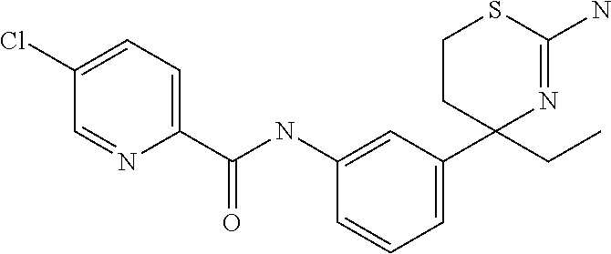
C1(CC)(C2=CC=CC(NC(=O)C3=CC=C(Cl)C=N3)=C2)N=C(N)SCC1
